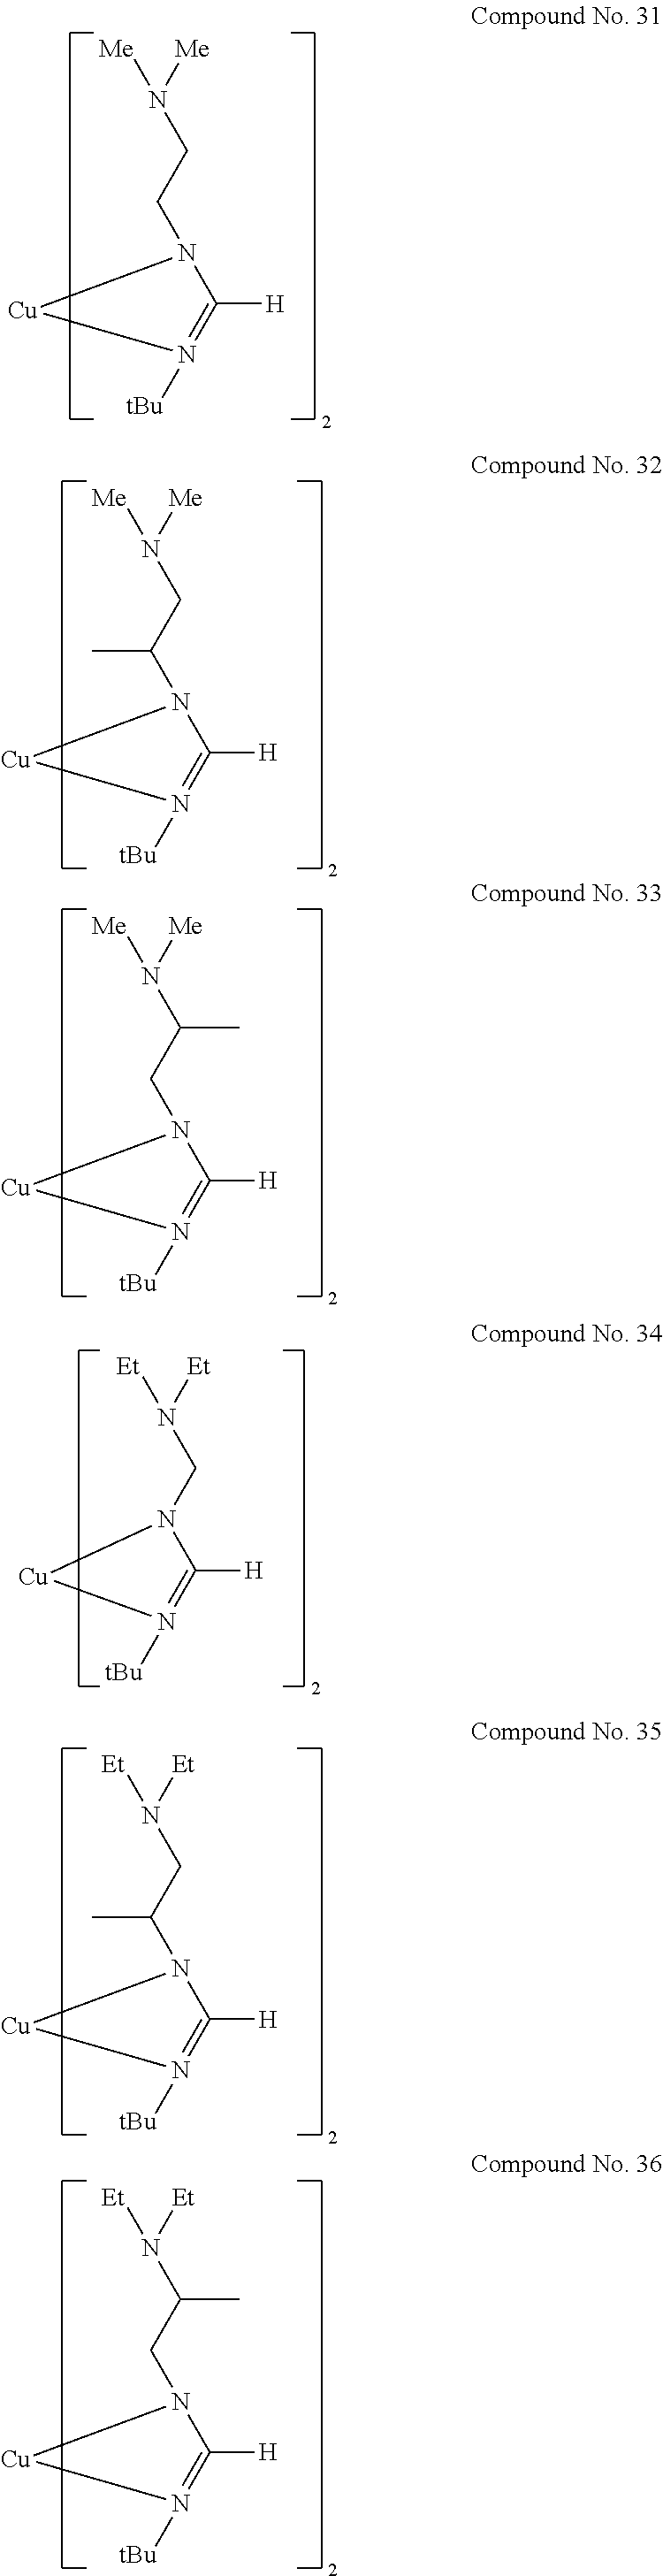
N(CC(C)N1C([H])=N([tBu])[Cu]1)([Me])[Me].N(C(CN1C([H])=N([tBu])[Cu]1)C)([Me])[Me].N(CC(C)N1C([H])=N([tBu])[Cu]1)([Et])[Et].N(C(CN1C([H])=N([tBu])[Cu]1)C)([Et])[Et].N(CN1C([H])=N([tBu])[Cu]1)([Et])[Et].N1(CCN([Me])[Me])C([H])=N([tBu])[Cu]1
